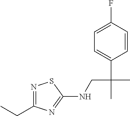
N1=C(CC)N=C(NCC(C)(C2=CC=C(F)C=C2)C)S1
